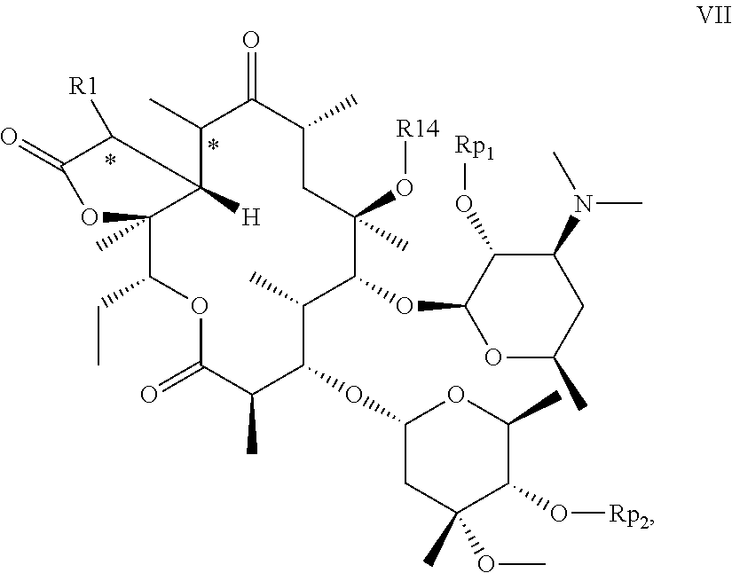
O1C(=O)C(C)C(OC2CC(C)(OC)C(O[Rp2])C(C)O2)C(C)C(OC2OC(C)CC(N(C)C)C2O[Rp1])C(O[R14])(C)CC(C)C(=O)C(C)C2([H])C(C)(C1CC)OC(=O)C2[R1]
